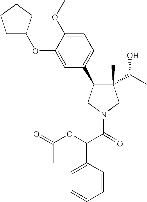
C1(C)(C(C)O)C(C2=CC=C(OC)C(OC3CCCC3)=C2)CN(C(=O)C(OC(=O)C)C2=CC=CC=C2)C1
